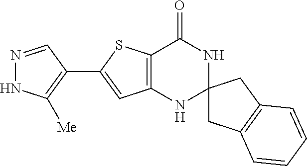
N1=CC(C2=CC3=C(S2)C(=O)NC2(N3)CC3=C(C2)C=CC=C3)=C([Me])N1
